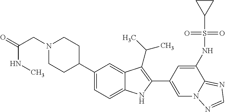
N1(CC(=O)NC)CCC(C2=CC=C3C(=C2)C(C(C)C)=C(C2=CN4C(=NC=N4)C(NS(C4CC4)(=O)=O)=C2)N3)CC1
